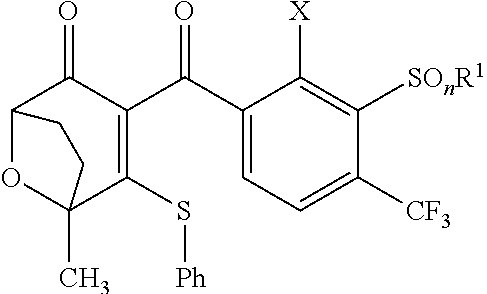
C12OC(C)(C(S[Ph])=C(C(C3=CC=C([CF3])C([SOnR1])=C3[X])=O)C1=O)CC2
